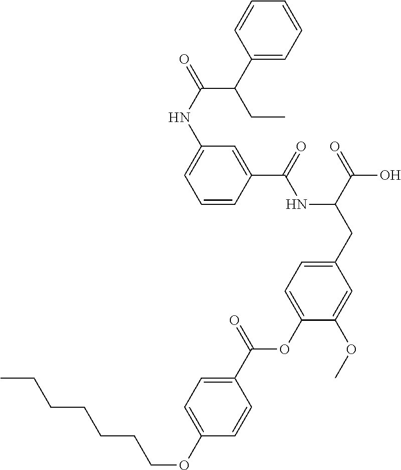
C1=CC(C(=O)NC(CC2=CC=C(OC(C3=CC=C(OCCCCCCC)C=C3)=O)C(OC)=C2)C(=O)O)=CC(NC(=O)C(C2=CC=CC=C2)CC)=C1
